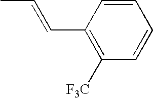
C1(C=CC)=C([F3C])C=CC=C1
